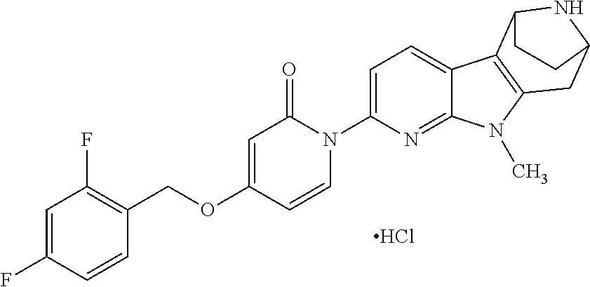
Cl.O(C1=CC(=O)N(C2=CC=C3C(=N2)N(C)C2=C3C3NC(C2)CC3)C=C1)CC1=C(F)C=C(F)C=C1
